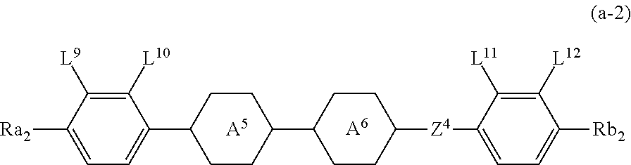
[A5].[A6].C1=C([Ra2])C([L9])=C([L10])C(C2CCC(C3CCC([Z4]C4=CC=C([Rb2])C([L12])=C4[L11])CC3)CC2)=C1
